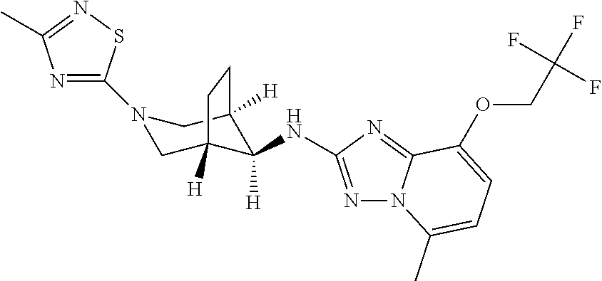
N1=C(N2CC3([H])C([H])(NC4=NN5C(=N4)C(OCC(F)(F)F)=CC=C5C)C([H])(C2)CC3)SN=C1C
